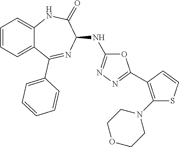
C1(NC2=NN=C(C3=C(N4CCOCC4)SC=C3)O2)C(=O)NC2=CC=CC=C2C(C2=CC=CC=C2)=N1
